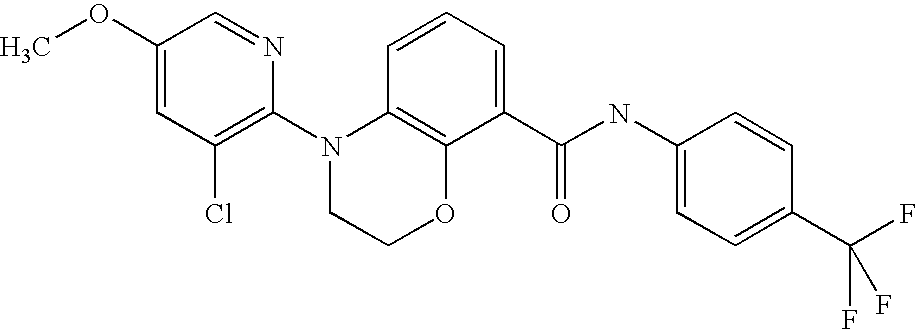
C1(N2CCOC3=C2C=CC=C3C(NC2=CC=C(C(F)(F)F)C=C2)=O)=C(Cl)C=C(OC)C=N1
